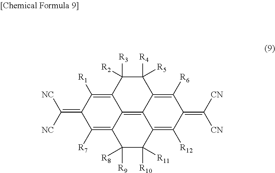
C1([R5])([R4])C([R2])([R3])C2=C([R1])C(=C([NC])[NC])C([R7])=C3C2=C2C1=C([R6])C(=C([CN])[CN])C([R12])=C2C([R11])([R10])C3([R9])[R8]
